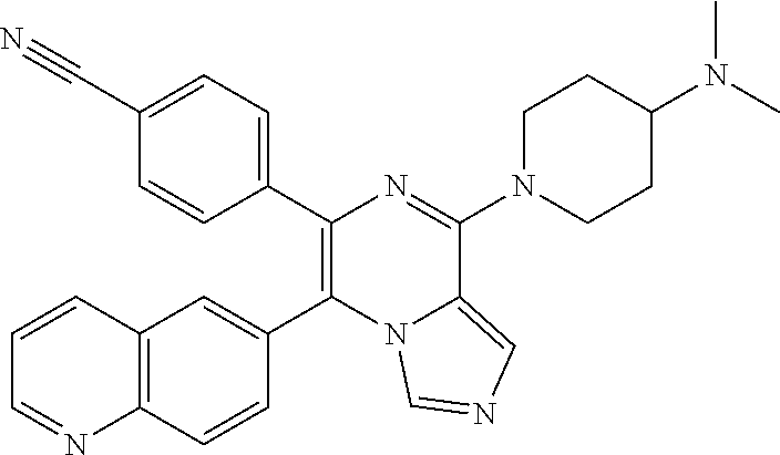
C1(C2=C(C3=CC4=C(C=C3)N=CC=C4)N3C(=CN=C3)C(N3CCC(N(C)C)CC3)=N2)=CC=C(C#N)C=C1
